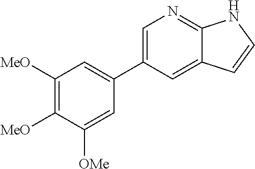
C1([MeO])=C([MeO])C([OMe])=CC(C2=CN=C3C(=C2)C=CN3)=C1
